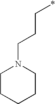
N1(CCC*)CCCCC1
